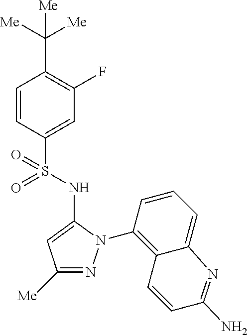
C1([Me])=NN(C2=C3C(=CC=C2)N=C(N)C=C3)C(NS(=O)(=O)C2=CC(F)=C(C([Me])([Me])[Me])C=C2)=C1
